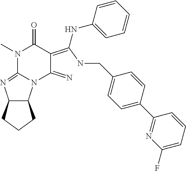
C12C(CCC1)N1C(=N2)N(C)C(=O)C(=C(NCC2=CC=C(C3=NC(F)=CC=C3)C=C2)NC2=CC=CC=C2)C1=N
